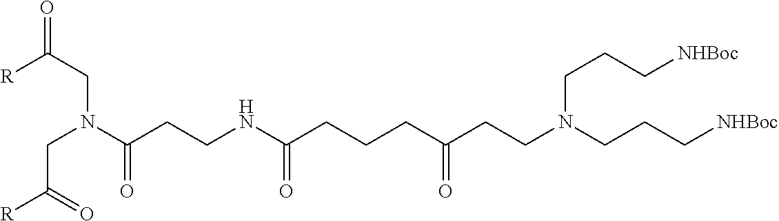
C(N(C(CCNC(CCCC(CCN(CCC[NHBoc])CCC[NHBoc])=O)=O)=O)CC(=O)[R])C(=O)[R]
